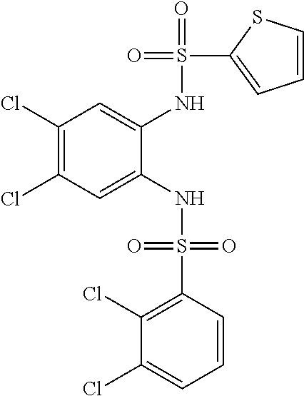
C1(Cl)=C(Cl)C=C(NS(=O)(=O)C2=C(Cl)C(Cl)=CC=C2)C(NS(=O)(C2=CC=CS2)=O)=C1
